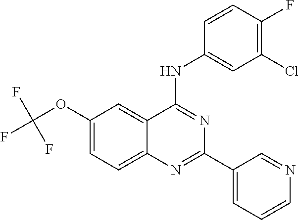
C1(OC(F)(F)F)=CC=C2C(=C1)C(NC1=CC(Cl)=C(F)C=C1)=NC(C1=CC=CN=C1)=N2
